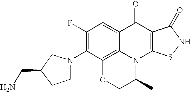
N1(C2=C(F)C=C3C4=C2OCC(C)N4C2=C(C3=O)C(=O)NS2)CC(CN)CC1
